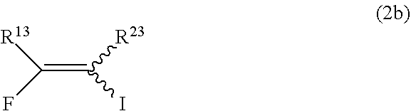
C(=C([R23])I)([R13])F
